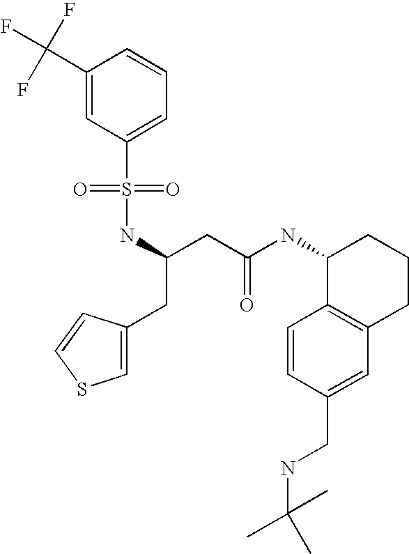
C1(C(F)(F)F)=CC(S(=O)(=O)NC(CC2=CSC=C2)CC(NC2C3=C(CCC2)C=C(CNC(C)(C)C)C=C3)=O)=CC=C1
